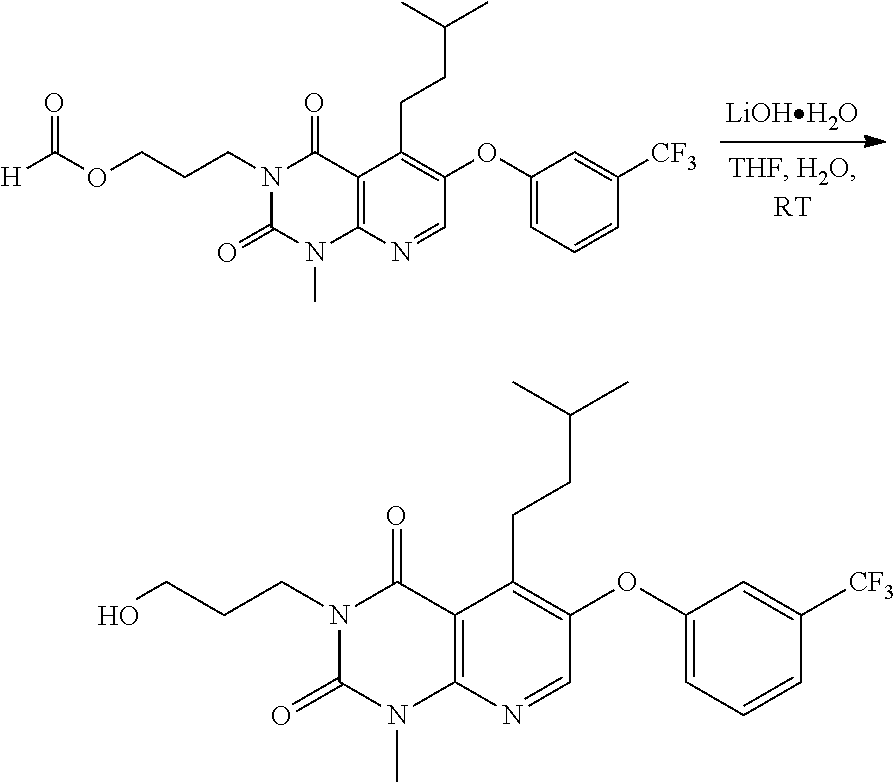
O(CCCN1C(=O)N(C)C2=C(C1=O)C(CCC(C)C)=C(OC1=CC=CC([CF3])=C1)C=N2)C([H])=O.[LiOHH2O].OCCCN1C(=O)N(C)C2=C(C1=O)C(CCC(C)C)=C(OC1=CC=CC([CF3])=C1)C=N2
